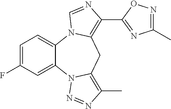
C12=CC=C(F)C=C1N1C(=C(C)N=N1)CC1=C(C3=NC(C)=NO3)N=CN21
